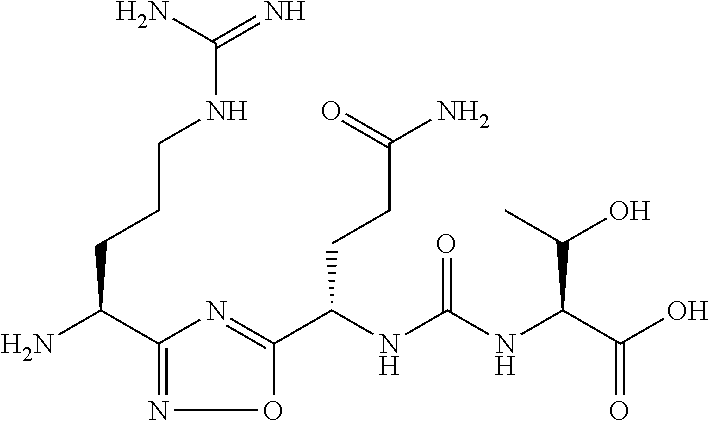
C(NC(NC(C(O)=O)C(O)C)=O)(C1=NC(C(N)CCCNC(=N)N)=NO1)CCC(N)=O
